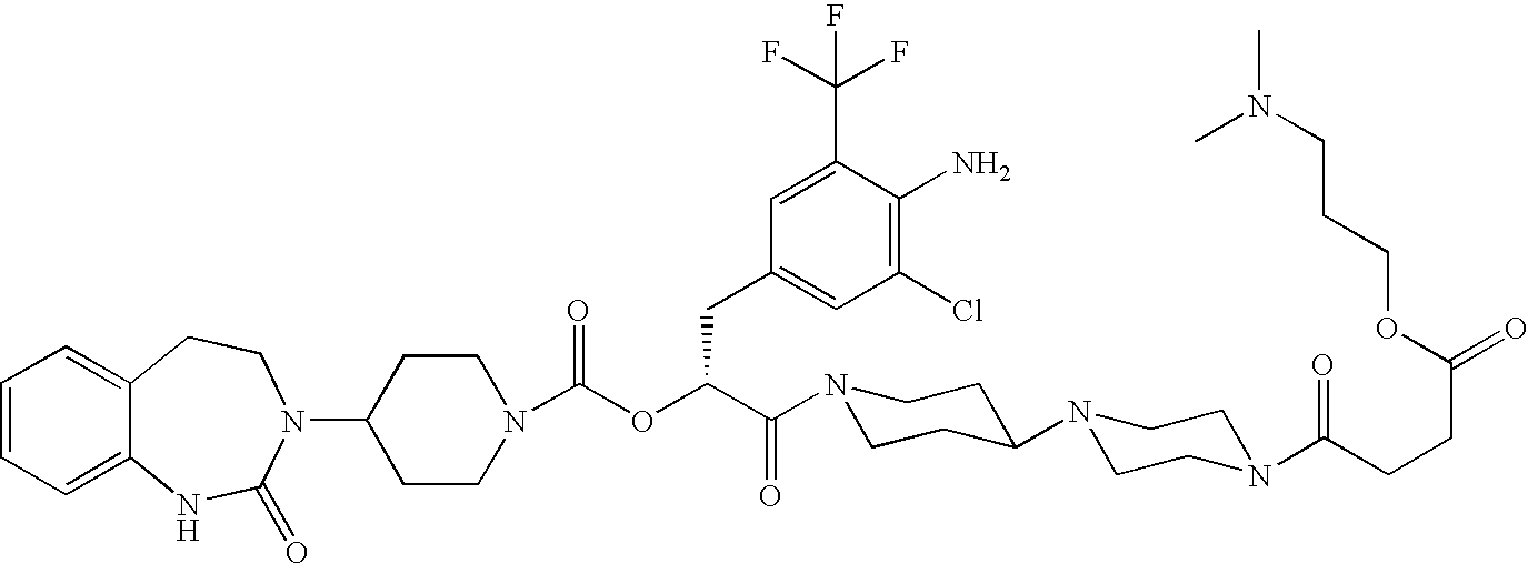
C1=CC=C2C(=C1)CCN(C1CCN(C(OC(C(N3CCC(N4CCN(C(CCC(=O)OCCCN(C)C)=O)CC4)CC3)=O)CC3=CC(Cl)=C(N)C(C(F)(F)F)=C3)=O)CC1)C(=O)N2
